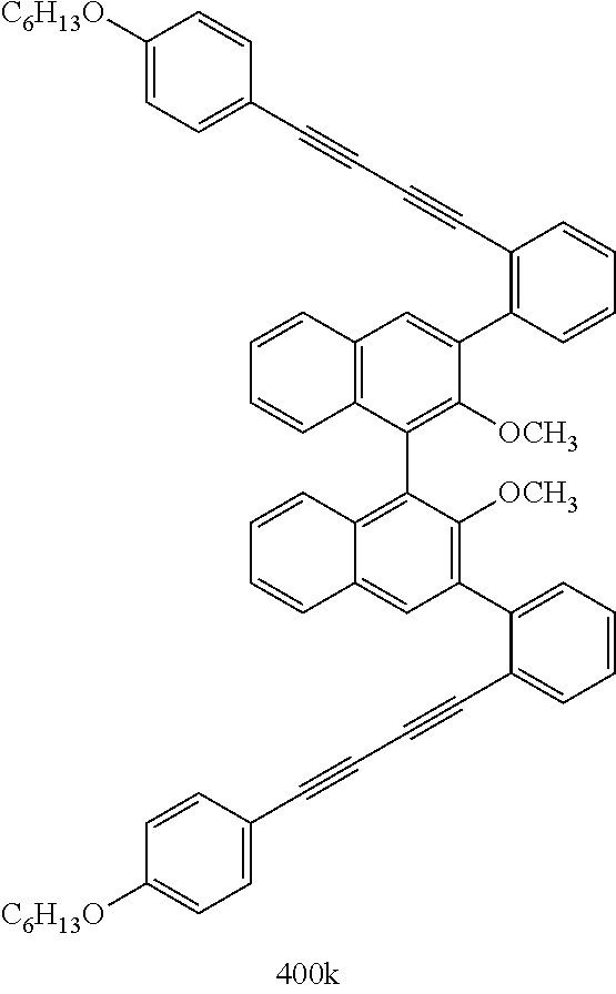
C1=CC2=C(C=C1)C(C1=C3C(=CC(C4=CC=CC=C4C#CC#CC4=CC=C([C6H13O])C=C4)=C1[OCH3])C=CC=C3)=C([OCH3])C(C1=C(C#CC#CC3=CC=C([C6H13O])C=C3)C=CC=C1)=C2
